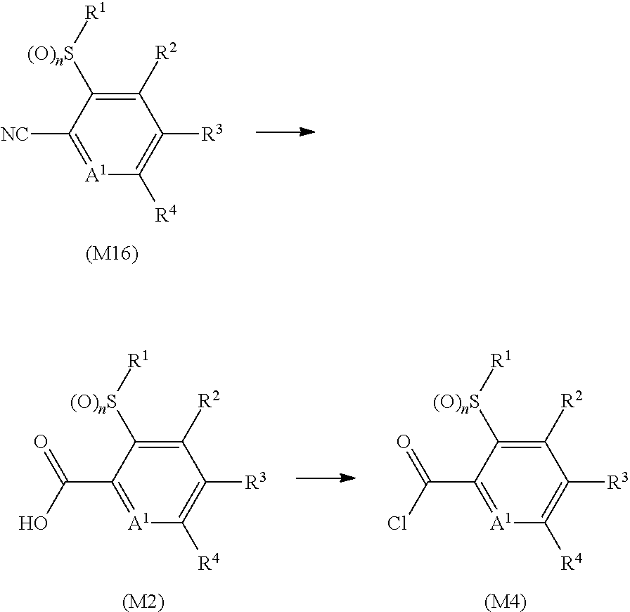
[A1]1=C([NC])C([(O)nS][R1])=C([R2])C([R3])=C1[R4].[(M16)].[A1]1=C(C(O)=O)C([(O)nS][R1])=C([R2])C([R3])=C1[R4].[(M2)].[A1]1=C(C(Cl)=O)C([(O)nS][R1])=C([R2])C([R3])=C1[R4].[(M4)]
